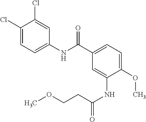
C1(Cl)=CC=C(NC(C2=CC=C(OC)C(NC(CCOC)=O)=C2)=O)C=C1Cl
